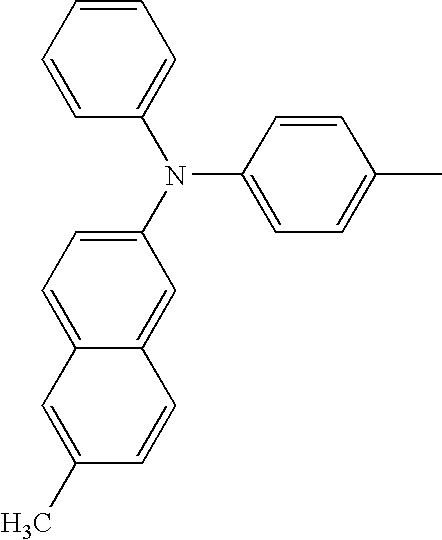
N(C1=CC=C(C)C=C1)(C1=CC=C2C(=C1)C=CC(C)=C2)C1=CC=CC=C1
